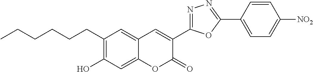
C1(CCCCCC)=C(O)C=C2C(=C1)C=C(C1=NN=C(C3=CC=C([NO2])C=C3)O1)C(=O)O2
